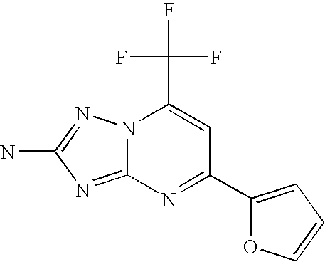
C12=NC(N)=NN1C(C(F)(F)F)=CC(C1=CC=CO1)=N2
